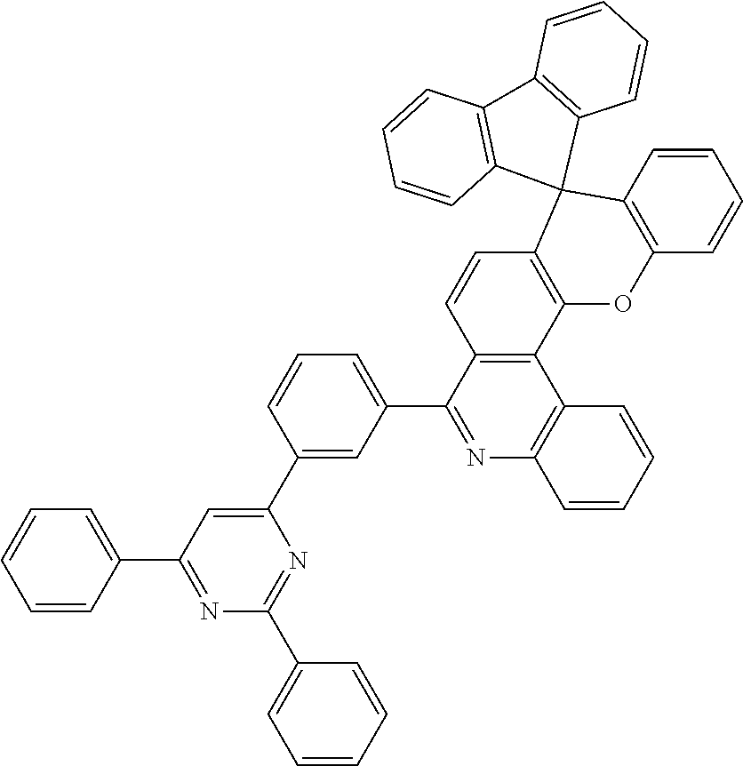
C1=CC2=C(C=C1)OC1=C(C23C2=C(C4=C3C=CC=C4)C=CC=C2)C=CC2=C1C1=C(N=C2C2=CC=CC(C3=CC(C4=CC=CC=C4)=NC(C4=CC=CC=C4)=N3)=C2)C=CC=C1
